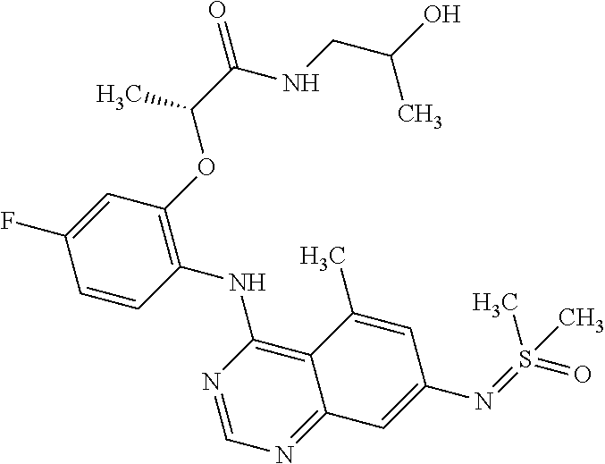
C1=CC(NC2=C3C(=NC=N2)C=C(N=S(=O)(C)C)C=C3C)=C(OC(C(=O)NCC(O)C)C)C=C1F
